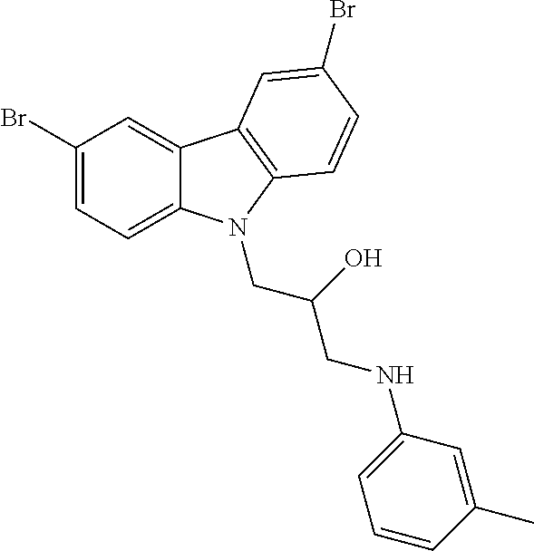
C1(Br)=CC=C2C(=C1)C1=C(N2CC(O)CNC2=CC=CC(C)=C2)C=CC(Br)=C1
